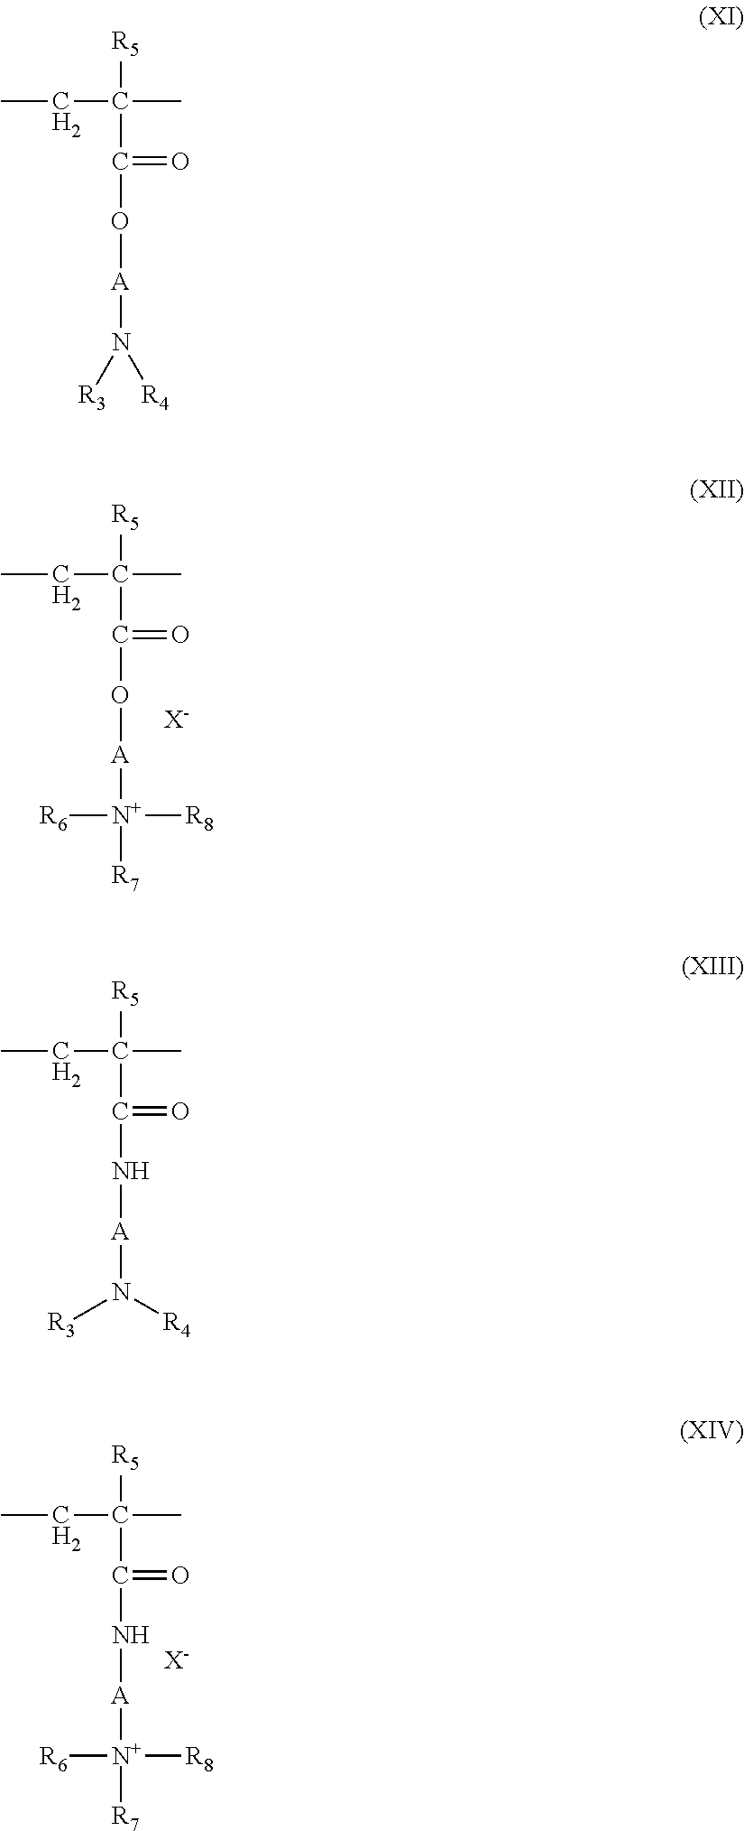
CCC([R5])(C)C(=O)O[A][N+]([R6])([R8])[R7].[X-].CCC([R5])(C)C(=O)N[A][N+]([R6])([R8])[R7].[X-].CCC([R5])(C)C(=O)O[A]N([R3])[R4].CCC([R5])(C)C(=O)N[A]N([R3])[R4]
